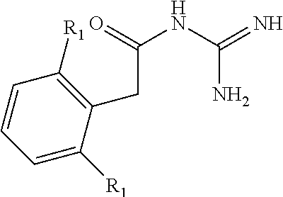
C1=C([R1])C(CC(NC(N)=N)=O)=C([R1])C=C1
